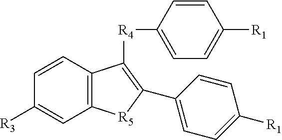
C1=CC([R4]C2=C(C3=CC=C([R1])C=C3)[R5]C3=C2C=CC([R3])=C3)=CC=C1[R1]
